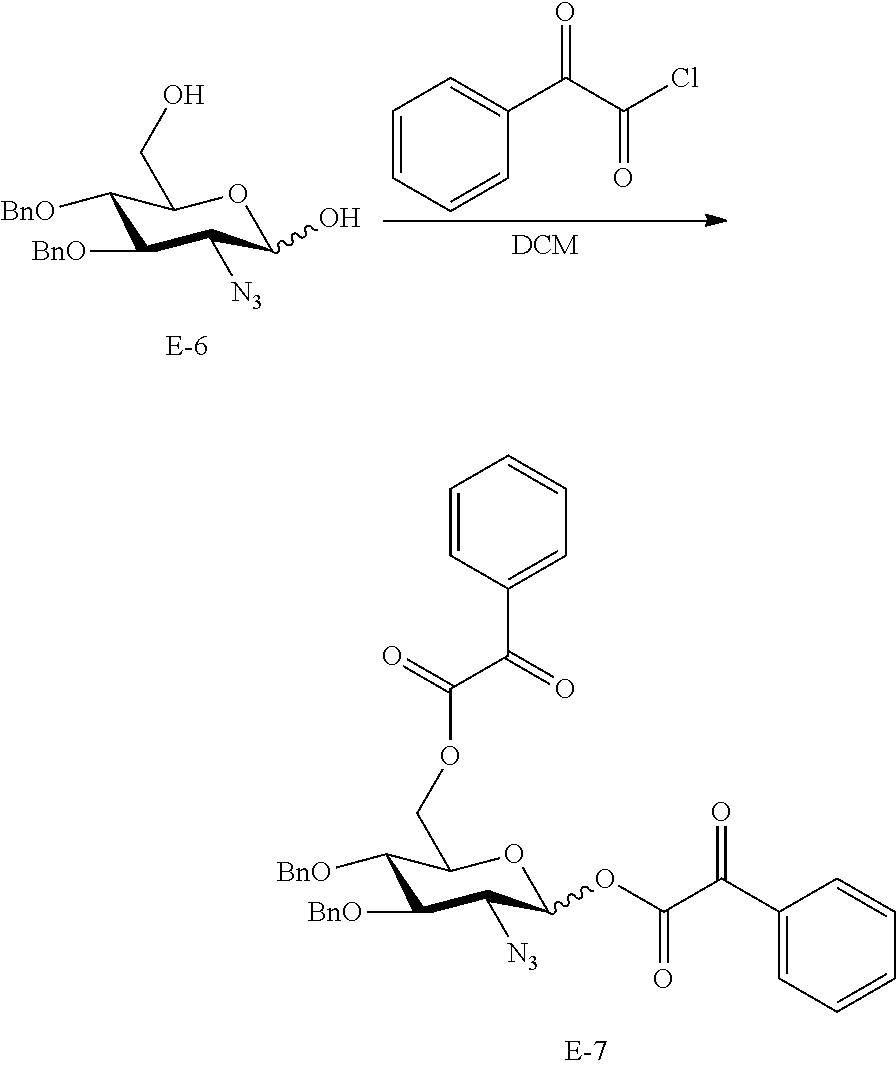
C1([BnO])C([BnO])C([N3])C(OC(C(=O)C2=CC=CC=C2)=O)OC1COC(=O)C(C1=CC=CC=C1)=O.C1([BnO])C([BnO])C([N3])C(O)OC1CO.C1=CC=CC(C(=O)C(=O)Cl)=C1
